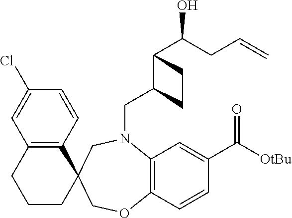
C12=C(C=CC(C([OtBu])=O)=C1)OCC1(CN2CC2C(C(O)CC=C)CC2)C2=C(CCC1)C=C(Cl)C=C2
